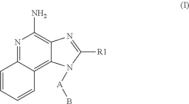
N1=C2C(=C3C(=C1N)N=C([R1])N3[A]B)C=CC=C2
